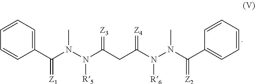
C1(C(N(N(C(CC(N(N(C(C2=CC=CC=C2)=[Z2])C)[R6])=[Z4])=[Z3])[R5])C)=[Z1])=CC=CC=C1
